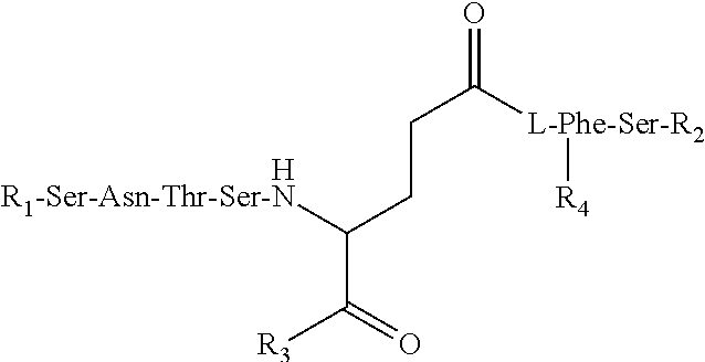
[R1-Ser-Asn-Thr-Ser-N]C(CCC(=O)[L-Phe-Ser-R2][R4])C(=O)[R3].[H]
